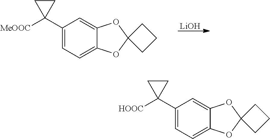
C1(C2([MeOOC])CC2)=CC=C2C(=C1)OC1(O2)CCC1.[LiOH].C1(C2([HOOC])CC2)=CC=C2C(=C1)OC1(O2)CCC1
